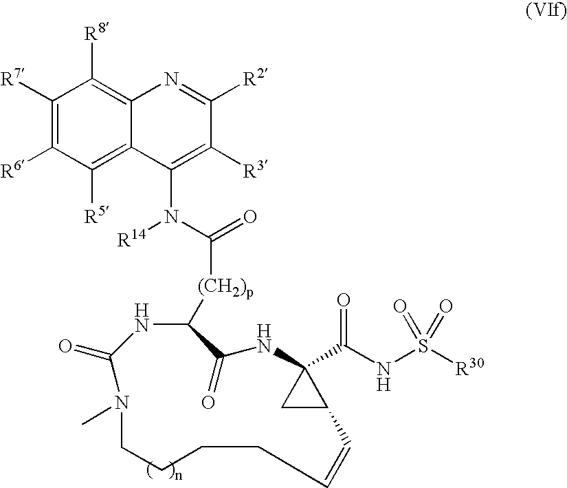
C1([R7])=C([R6])C([R5])=C2C(=C1[R8])N=C([R2])C([R3])=C2N(C([(CH2)p]C1C(=O)NC2(C(NS([R30])(=O)=O)=O)CC2C=CCCCCN(C)C(=O)N1)=O)[R14]
